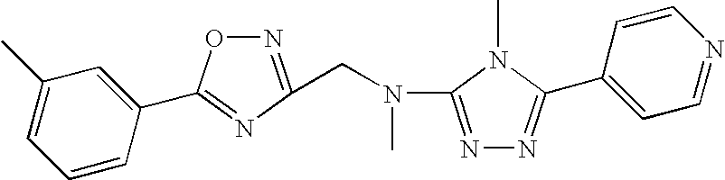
C1(C2=NN=C(N(CC3=NOC(C4=CC(C)=CC=C4)=N3)C)N2C)=CC=NC=C1
